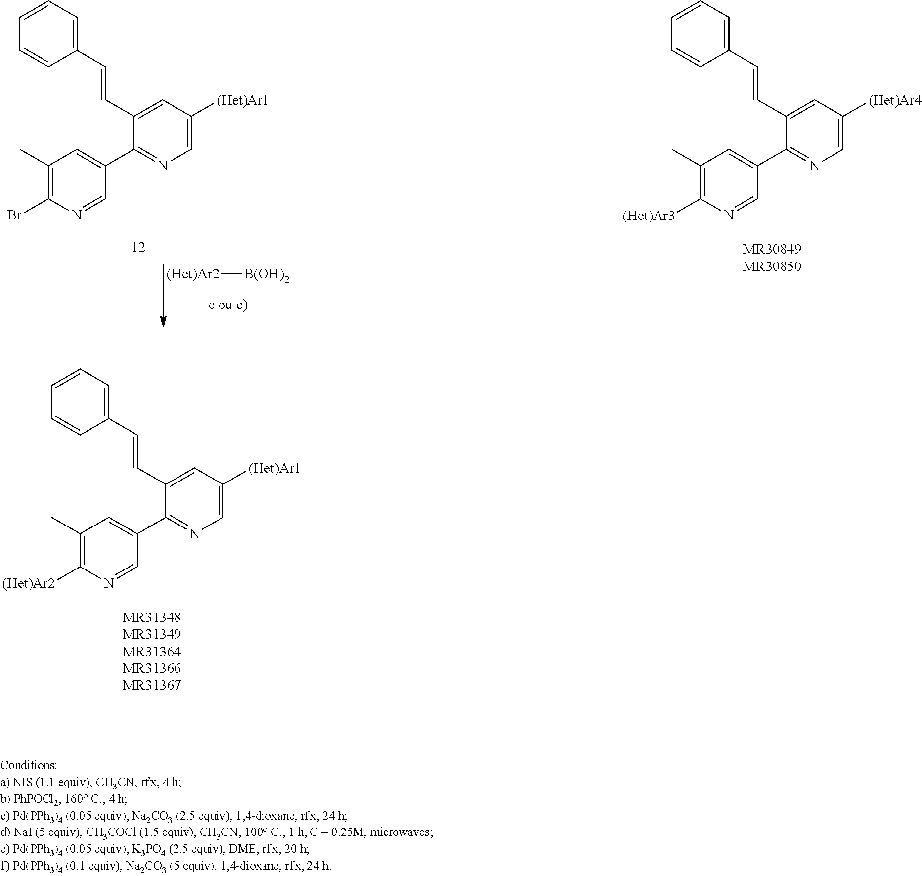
C1(C=CC2=CC=CC=C2)=CC([(Het)Ar1])=CN=C1C1=CC(C)=C([(Het)Ar2])N=C1.C1(C=CC2=CC=CC=C2)=CC([(Het)Ar1])=CN=C1C1=CC(C)=C(Br)N=C1.C1(C=CC2=CC=CC=C2)=CC([(Het)Ar4])=CN=C1C1=CC(C)=C([(Het)Ar3])N=C1.[(Het)Ar2][B(OH)2]
